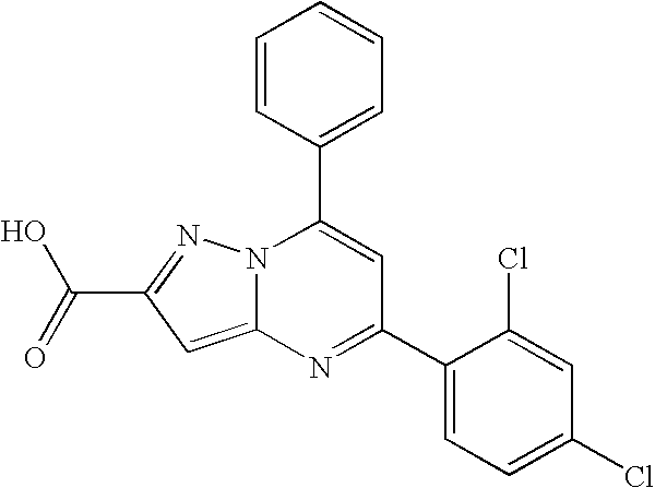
N1=C(C2=CC=C(Cl)C=C2Cl)C=C(C2=CC=CC=C2)N2C1=CC(C(O)=O)=N2
